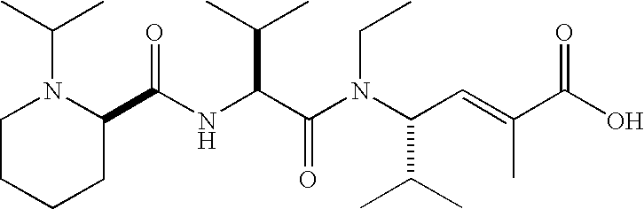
N(C(C(N(C(C(C)C)C=C(C)C(O)=O)CC)=O)C(C)C)C(C1N(C(C)C)CCCC1)=O
